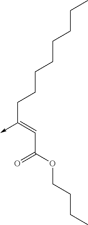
C(C(OCCCC)=O)=C(CCCCCCCC)->C
